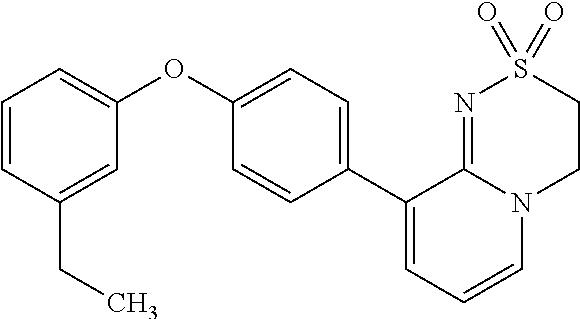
C1(OC2=CC=CC(CC)=C2)=CC=C(C2=CC=CN3C2=NS(=O)(=O)CC3)C=C1
